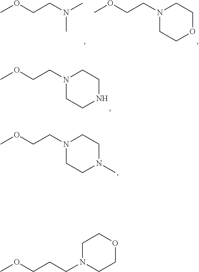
COCCN1CCNCC1.COCCN1CCN(C)CC1.C1N(CCCOC)CCOC1.COCCN(C)C.COCCN1CCOCC1
